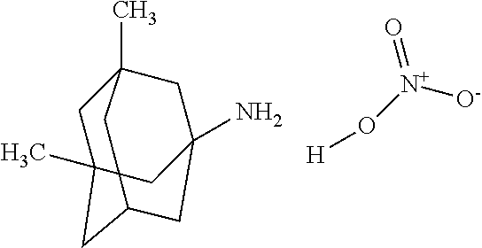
C1C2(C)CC3CC(N)(CC1(C)C3)C2.[H]O[N+](=O)[O-]
